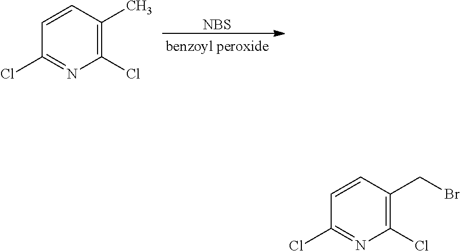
[NBS].C1=CC(C)=C(Cl)N=C1Cl.C1=CC(CBr)=C(Cl)N=C1Cl
